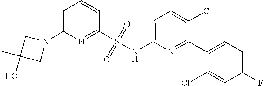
N1(C2=CC=CC(S(NC3=CC=C(Cl)C(C4=CC=C(F)C=C4Cl)=N3)(=O)=O)=N2)CC(O)(C)C1
